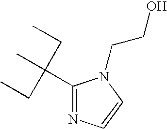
C1(C(C)(CC)CC)=NC=CN1CCO
